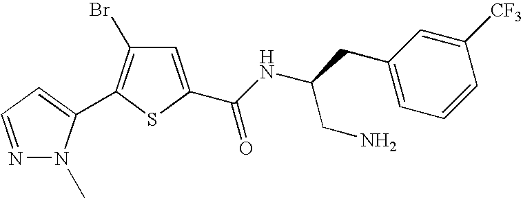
N1=CC=C(C2=C(Br)C=C(C(NC(CC3=CC=CC([CF3])=C3)CN)=O)S2)N1C
